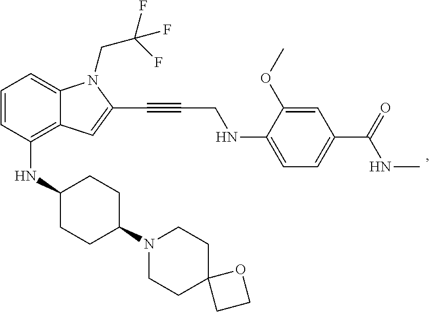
C12=C(NC3CCC(N4CCC5(CC4)CCO5)CC3)C=CC=C1N(CC(F)(F)F)C(C#CCNC1=CC=C(C(=O)NC)C=C1OC)=C2
